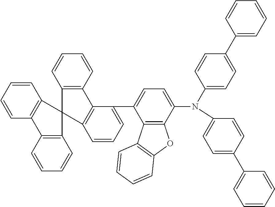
C1(C2=CC=CC=C2)=CC=C(N(C2=CC=C(C3=CC=CC=C3)C=C2)C2=CC=C(C3=CC=CC4=C3C3=C(C=CC=C3)C43C4=C(C=CC=C4)C4=C3C=CC=C4)C3=C2OC2=C3C=CC=C2)C=C1
